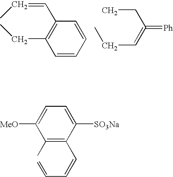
C(=CC1=C(CC)C=CC=C1)C.CCC(=[Ph])=CCC.C1(C)=C(C=CC=C)C([SO3Na])=CC=C1[MeO]
